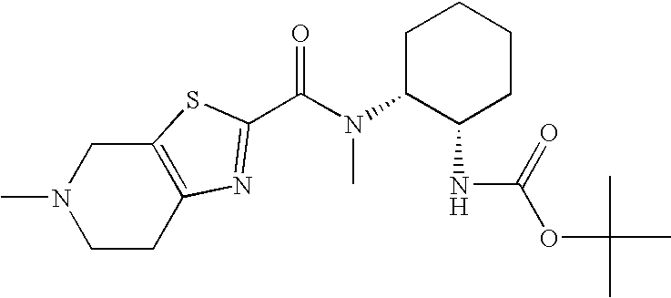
C1C(N(C(=O)C2=NC3=C(CN(C)CC3)S2)C)C(NC(OC(C)(C)C)=O)CCC1
